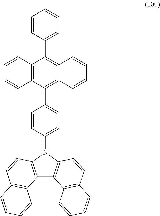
C12=C(C(C3=CC=C(N4C5=C(C6=C4C=CC4=C6C=CC=C4)C4=C(C=C5)C=CC=C4)C=C3)=C3C(=C1C1=CC=CC=C1)C=CC=C3)C=CC=C2
